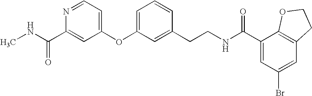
N(C(C1=CC(OC2=CC=CC(CCNC(C3=CC(Br)=CC4=C3OCC4)=O)=C2)=CC=N1)=O)C
